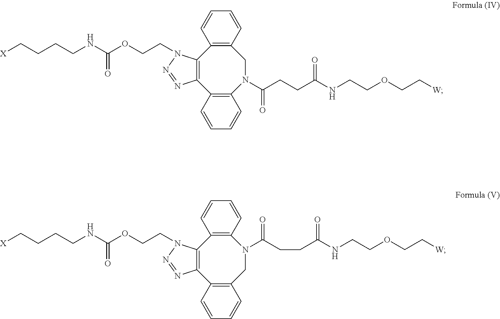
C12=C(CN(C(CCC(NCCOCC[W])=O)=O)C3=C(C4=C1N=NN4CCOC(NCCCC[X])=O)C=CC=C3)C=CC=C2.C12=C(N(C(CCC(NCCOCC[W])=O)=O)CC3=C(C4=C1N=NN4CCOC(NCCCC[X])=O)C=CC=C3)C=CC=C2
